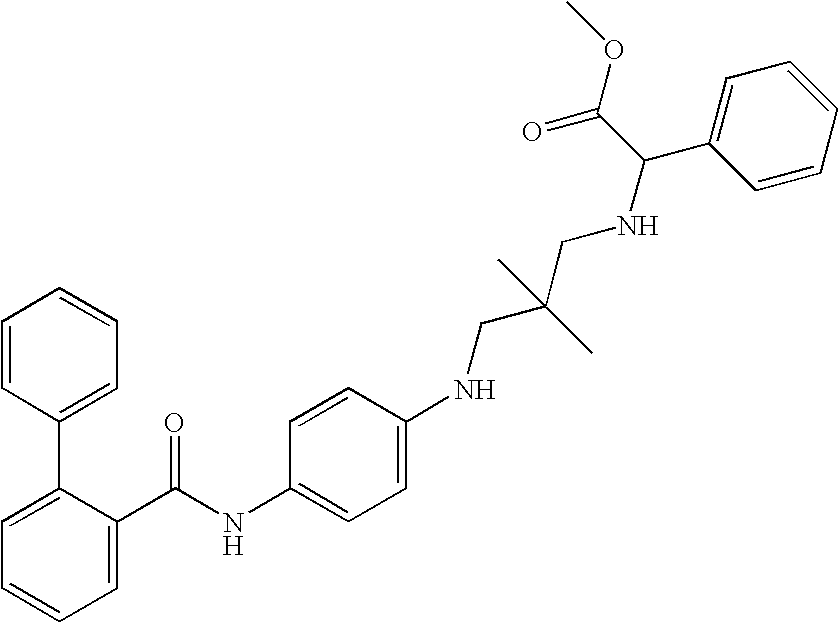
C1=C(C(NC2=CC=C(NCC(CNC(C3=CC=CC=C3)C(OC)=O)(C)C)C=C2)=O)C(C2=CC=CC=C2)=CC=C1
